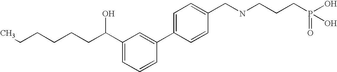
C1(C2=CC=C(CNCCCP(O)(=O)O)C=C2)=CC(C(CCCCCC)O)=CC=C1
